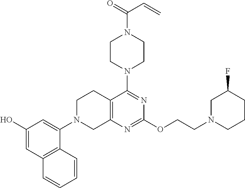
C1(O)=CC2=C(C(N3CC4=C(CC3)C(N3CCN(C(=O)C=C)CC3)=NC(OCCN3CCCC(F)C3)=N4)=C1)C=CC=C2
